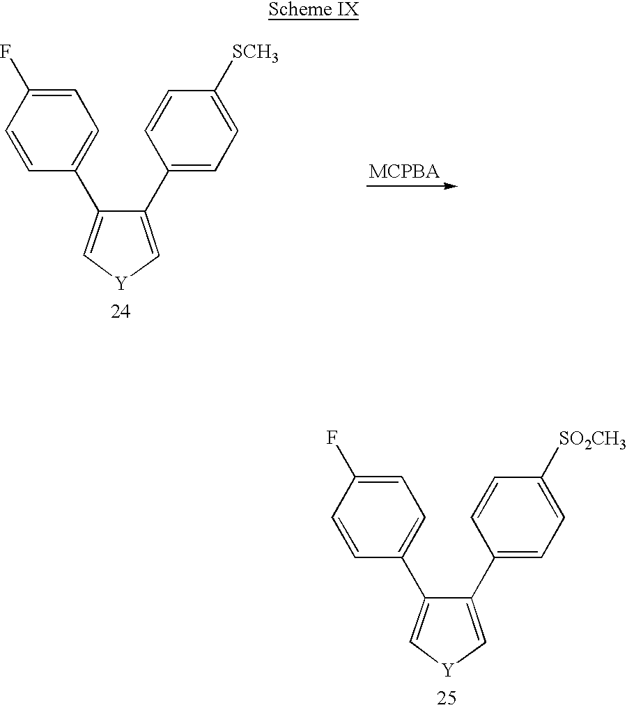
C1=CC(C2=C[Y]C=C2C2=CC=C([SO2CH3])C=C2)=CC=C1F.C1=CC(C2=C[Y]C=C2C2=CC=C([SCH3])C=C2)=CC=C1F
